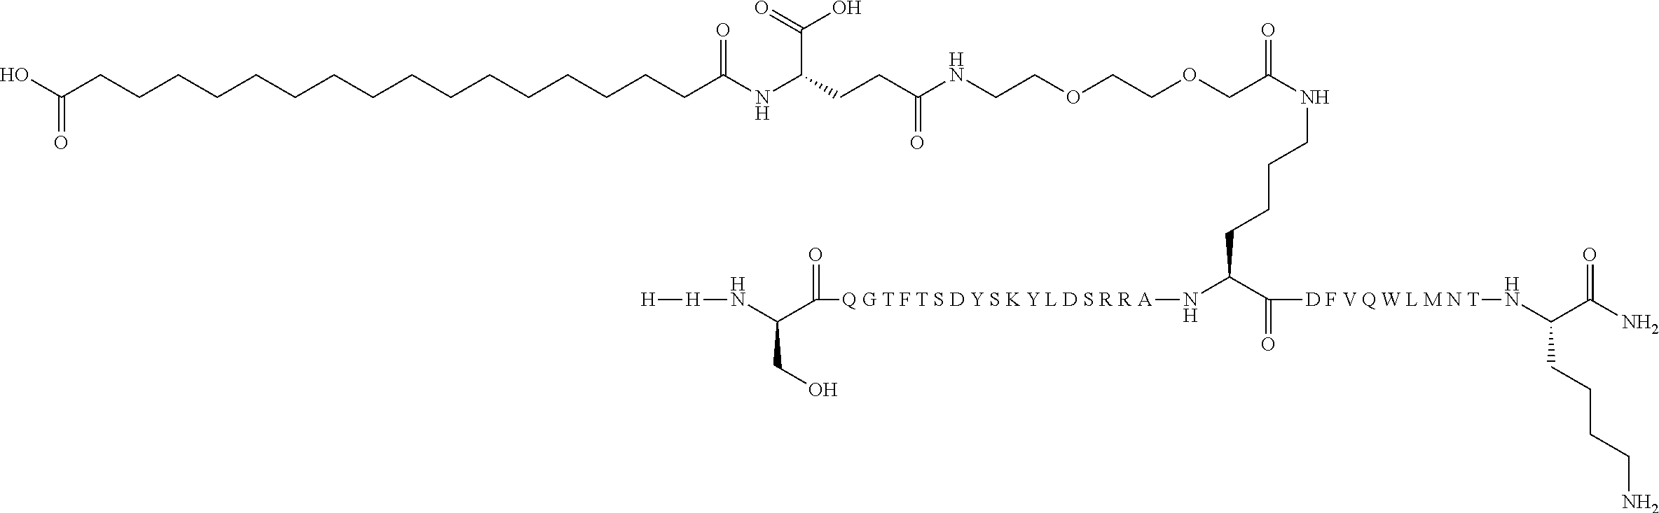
C(N)CCCC(C(N)=O)N[D F V Q W L M N T]C(C(CCCCNC(COCCOCCNC(CCC(NC(CCCCCCCCCCCCCCCCC(O)=O)=O)C(O)=O)=O)=O)N[Q G T F T S D Y S K Y L D S R R A]C(C(N[H][H])CO)=O)=O
